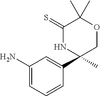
C1(N)=CC=CC(C2(C)COC(C)(C)C(=S)N2)=C1
